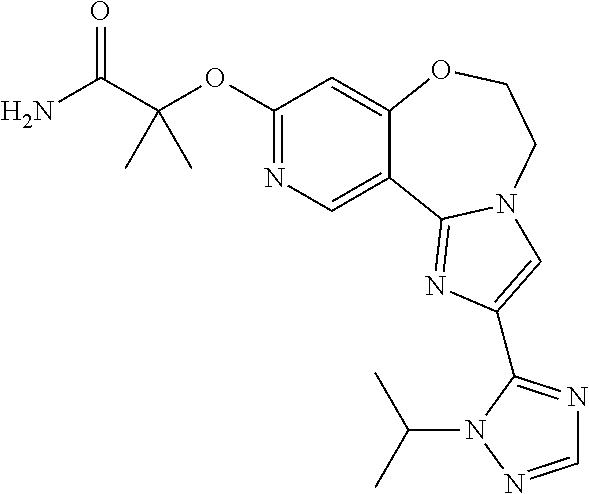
C1(OC(C(N)=O)(C)C)=NC=C2C(=C1)OCCN1C2=NC(C2=NC=NN2C(C)C)=C1
